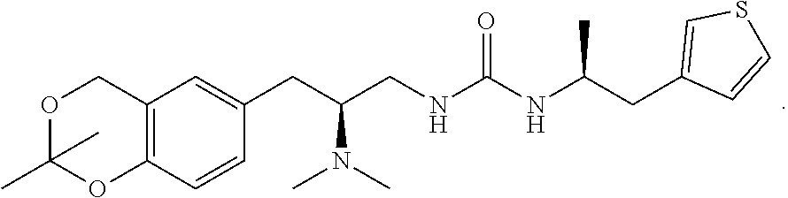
C12=C(C=CC(CC(CNC(NC(CC3=CSC=C3)C)=O)N(C)C)=C1)OC(C)(C)OC2
